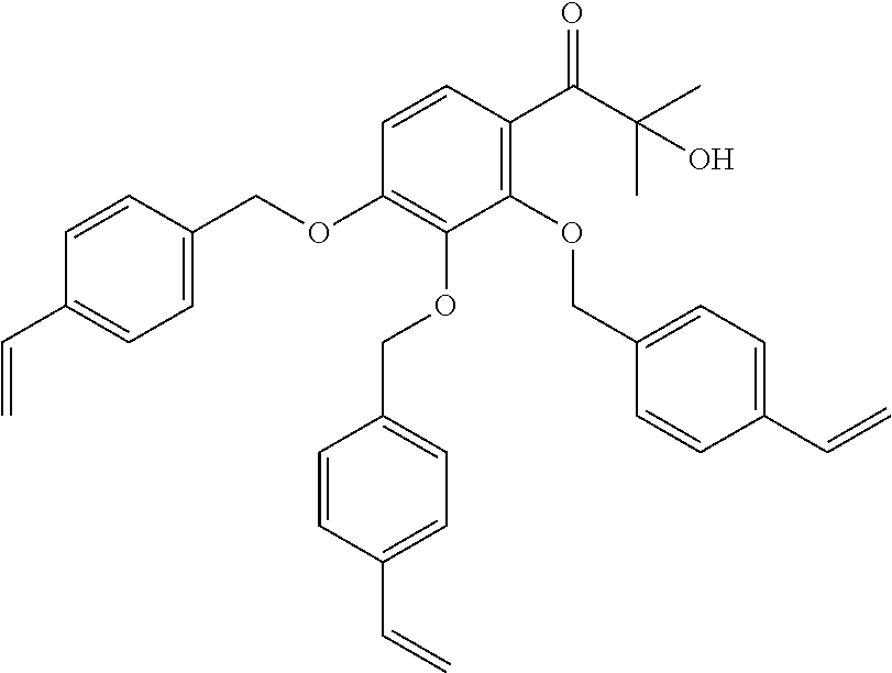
C1=CC(COC2=C(OCC3=CC=C(C=C)C=C3)C(OCC3=CC=C(C=C)C=C3)=C(C(C(C)(C)O)=O)C=C2)=CC=C1C=C
